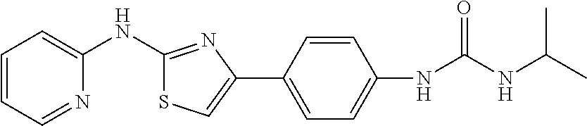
C1=CC=NC(NC2=NC(C3=CC=C(NC(NC(C)C)=O)C=C3)=CS2)=C1
